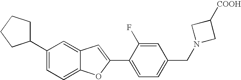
C1(C2=CC3=CC(C4CCCC4)=CC=C3O2)=CC=C(CN2CC([COOH])C2)C=C1F
